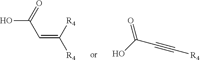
C(=C([R4])[R4])C(O)=O.C(#C[R4])C(O)=O
